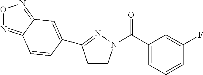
C1(C(=O)N2CCC(C3=CC4=NON=C4C=C3)=N2)=CC=CC(F)=C1
